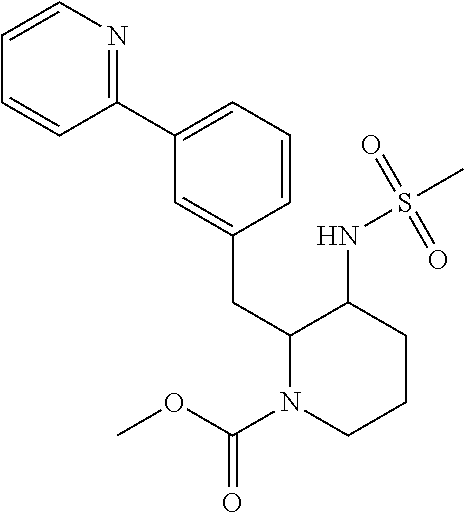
C1(C2=CC=CC(CC3N(C(OC)=O)CCCC3NS(C)(=O)=O)=C2)=NC=CC=C1
